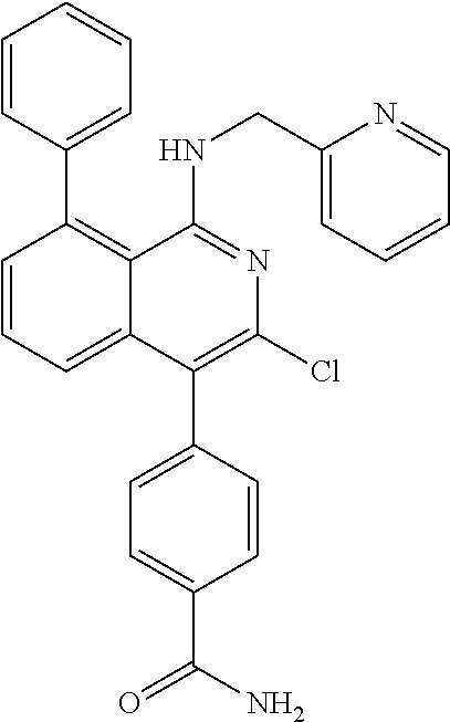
C1=CC(C2=C3C(=CC=C2)C(C2=CC=C(C(N)=O)C=C2)=C(Cl)N=C3NCC2=CC=CC=N2)=CC=C1
